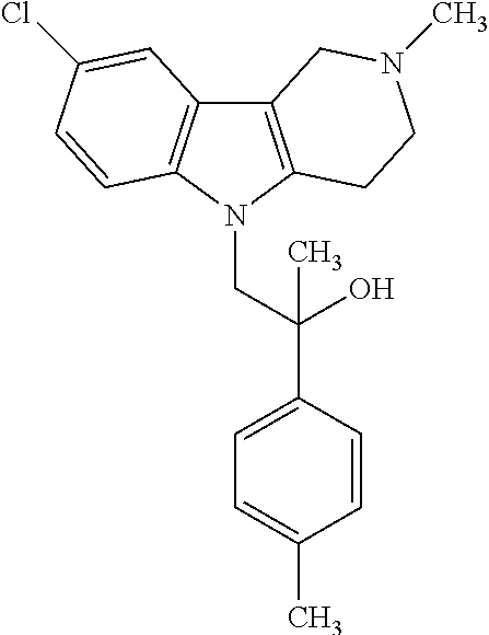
C12=C(N(CC(C3=CC=C(C)C=C3)(O)C)C3=C1C=C(Cl)C=C3)CCN(C)C2
